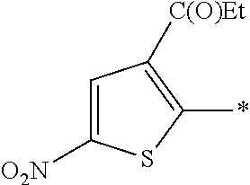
C1=C([O2N])SC(*)=C1[C(O)Et]
